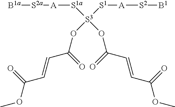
[B1a][S2a][A][S1a][S3]([S1][A][S2][B1])(OC(C=CC(OC)=O)=O)OC(C=CC(OC)=O)=O
